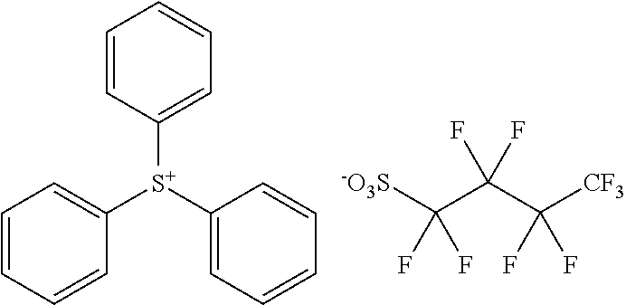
C1=CC=CC([S+](C2=CC=CC=C2)C2=CC=CC=C2)=C1.[-O3S]C(C(C([CF3])(F)F)(F)F)(F)F
